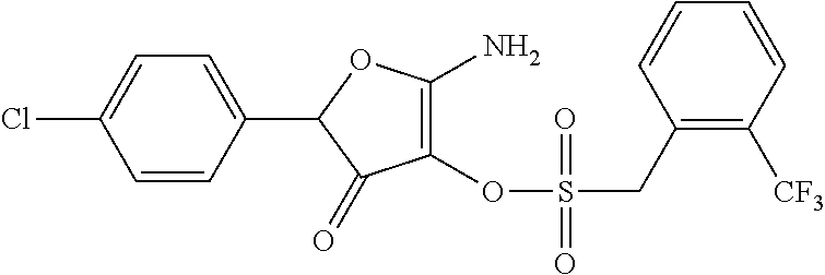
C1(OS(=O)(CC2=C([CF3])C=CC=C2)=O)=C(N)OC(C2=CC=C(Cl)C=C2)C1=O
